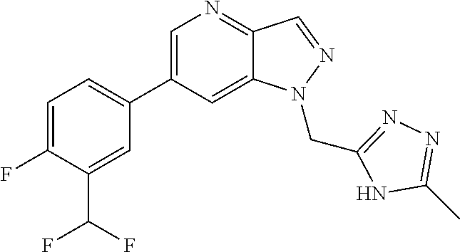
C1=C(C2=CC=C(F)C(C(F)F)=C2)C=C2C(=N1)C=NN2CC1=NN=C(C)N1
